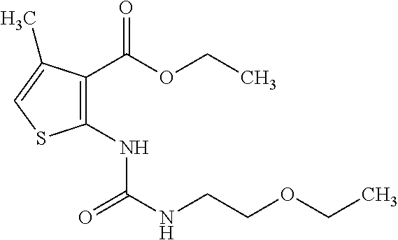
C1(C(OCC)=O)=C(NC(NCCOCC)=O)SC=C1C
